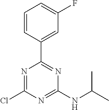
C1(Cl)=NC(C2=CC(F)=CC=C2)=NC(NC(C)C)=N1
